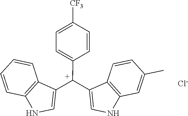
[Cl-].C12=C(NC=C1[C+](C1=CC=C([CF3])C=C1)C1=CNC3=C1C=CC=C3)C=C(C)C=C2
